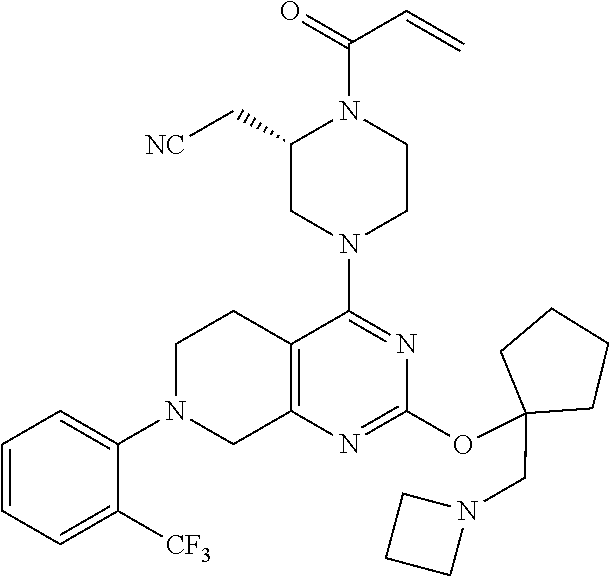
C1=CC=C([CF3])C(N2CC3=C(CC2)C(N2CCN(C(=O)C=C)C(C[NC])C2)=NC(OC2(CN4CCC4)CCCC2)=N3)=C1
